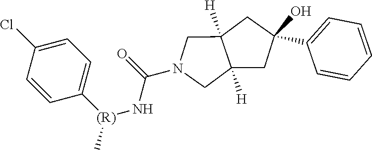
C1=C(C2(O)CC3([H])C([H])(CN(C(=O)N[(R)](C4=CC=C(Cl)C=C4)C)C3)C2)C=CC=C1
